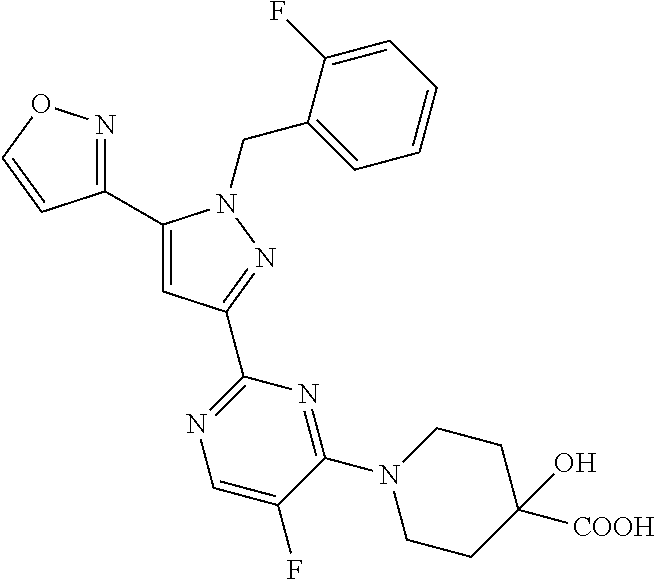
C1(C2=CC(C3=NC=C(F)C(N4CCC(O)([COOH])CC4)=N3)=NN2CC2=CC=CC=C2F)=NOC=C1
